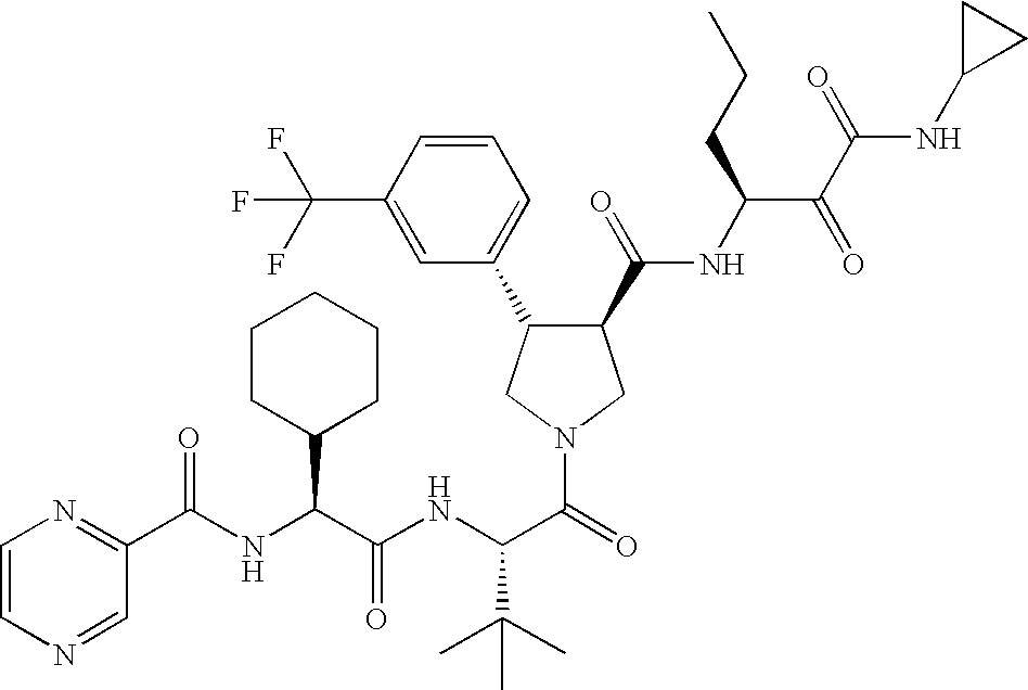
C1=CN=CC(C(NC(C(NC(C(=O)N2CC(C(=O)NC(C(=O)C(=O)NC3CC3)CCC)C(C3=CC=CC(C(F)(F)F)=C3)C2)C(C)(C)C)=O)C2CCCCC2)=O)=N1
